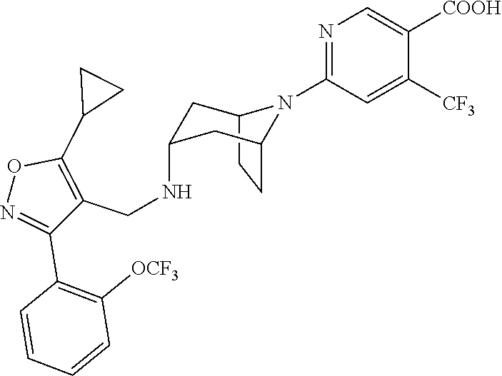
C12CCC(CC(NCC3=C(C4CC4)ON=C3C3=C([OCF3])C=CC=C3)C1)N2C1=NC=C([COOH])C([CF3])=C1
